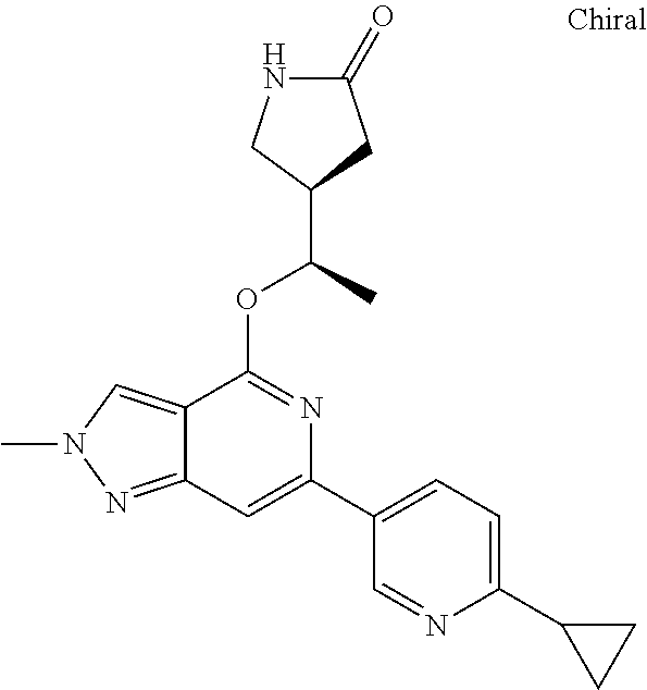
N1C(=O)CC(C(C)OC2=NC(C3=CC=C(C4CC4)N=C3)=CC3=NN(C)C=C23)C1
